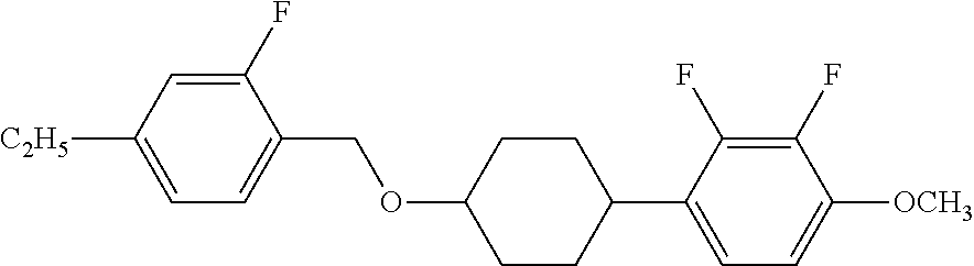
C1(F)=CC([C2H5])=CC=C1COC1CCC(C2=CC=C([OCH3])C(F)=C2F)CC1
